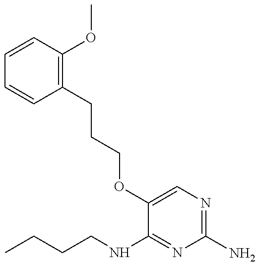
CCCCNC1=NC(N)=NC=C1OCCCC1=C(OC)C=CC=C1
